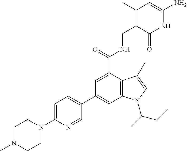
N1C(N)=CC(C)=C(CNC(C2=CC(C3=CC=C(N4CCN(C)CC4)N=C3)=CC3=C2C(C)=CN3C(C)CC)=O)C1=O
